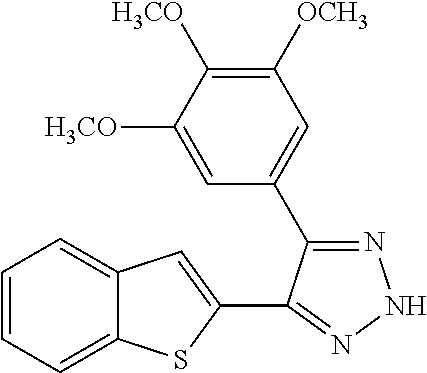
C1([OCH3])=C([H3CO])C([H3CO])=CC(C2=NNN=C2C2=CC3=CC=CC=C3S2)=C1
